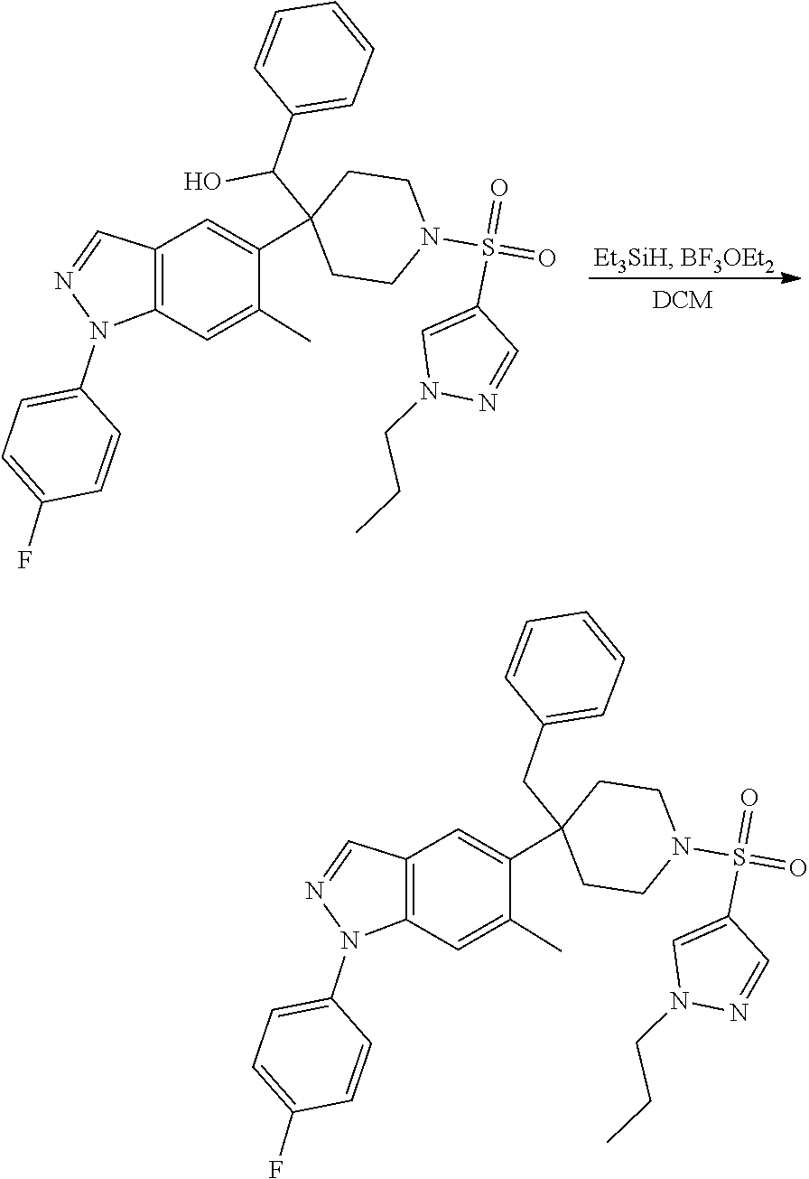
C1=C(F)C=CC(N2C3=C(C=N2)C=C(C2(C(C4=CC=CC=C4)O)CCN(S(C4=CN(CCC)N=C4)(=O)=O)CC2)C(C)=C3)=C1.C1=C(F)C=CC(N2C3=C(C=N2)C=C(C2(CC4=CC=CC=C4)CCN(S(C4=CN(CCC)N=C4)(=O)=O)CC2)C(C)=C3)=C1
